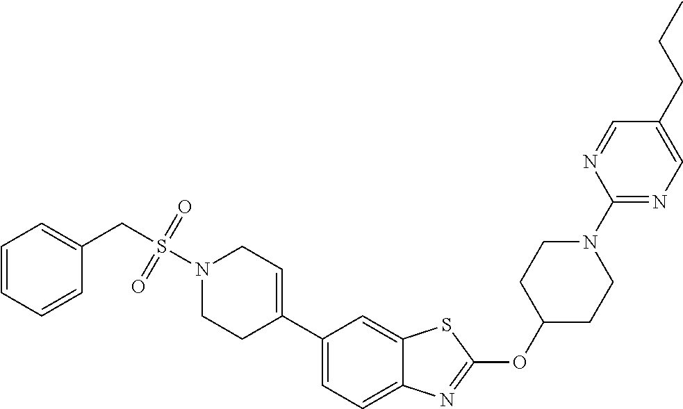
C1C(OC2=NC3=CC=C(C4=CCN(S(CC5=CC=CC=C5)(=O)=O)CC4)C=C3S2)CCN(C2=NC=C(CCC)C=N2)C1
